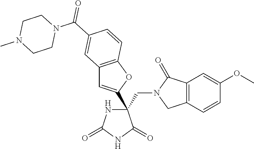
C(C1(C2=CC3=C(O2)C=CC(C(N2CCN(C)CC2)=O)=C3)NC(=O)NC1=O)N1CC2=C(C1=O)C=C(OC)C=C2
